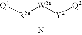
[R5a]([W5a][Y2][Q2])[Q1].N
